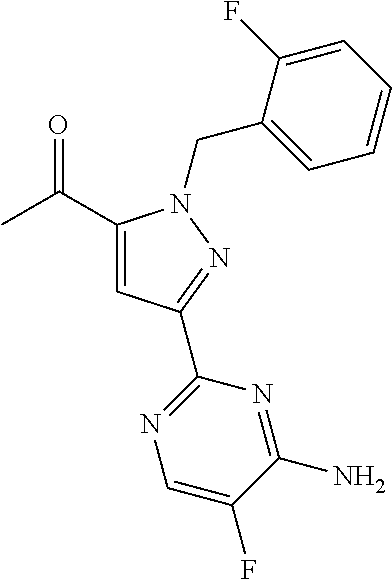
CC(=O)C1=CC(C2=NC=C(F)C(N)=N2)=NN1CC1=CC=CC=C1F
